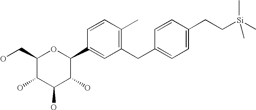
C1(CO)C(O)C(O)C(O)C(C2=CC(CC3=CC=C(CC[Si](C)(C)C)C=C3)=C(C)C=C2)O1
